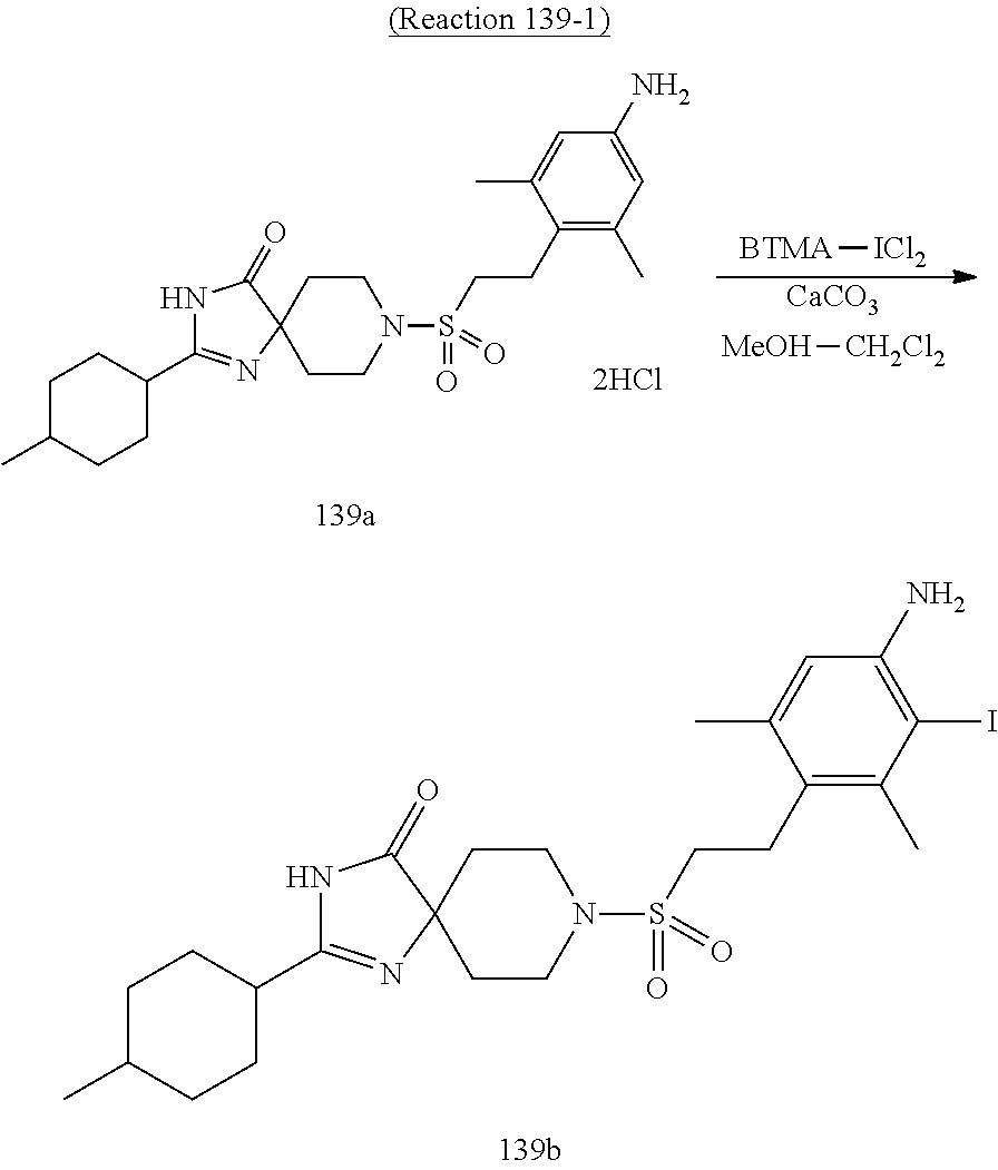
C1CN(S(CCC2=C(C)C(I)=C(N)C=C2C)(=O)=O)CCC12C(=O)NC(C1CCC(C)CC1)=N2.C1CN(S(CCC2=C(C)C=C(N)C=C2C)(=O)=O)CCC12C(=O)NC(C1CCC(C)CC1)=N2.[MeOH][CH2Cl2].[CaCO3].[BTMA][ICl2]
